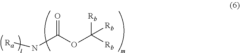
O=C(N[Ra])OC([Rb])([Rb])[Rb]
